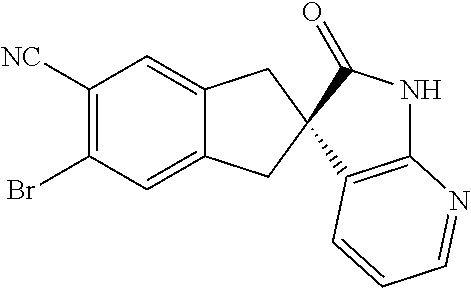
C1([NC])=C(Br)C=C2C(=C1)CC1(C2)C(=O)NC2=C1C=CC=N2
